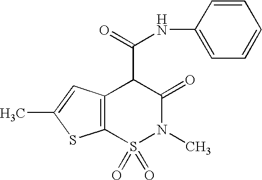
C12=C(S(=O)(=O)N(C)C(=O)C1C(=O)NC1=CC=CC=C1)SC(C)=C2
